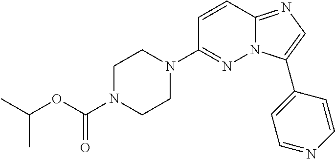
N1(C2=NN3C(=NC=C3C3=CC=NC=C3)C=C2)CCN(C(OC(C)C)=O)CC1
